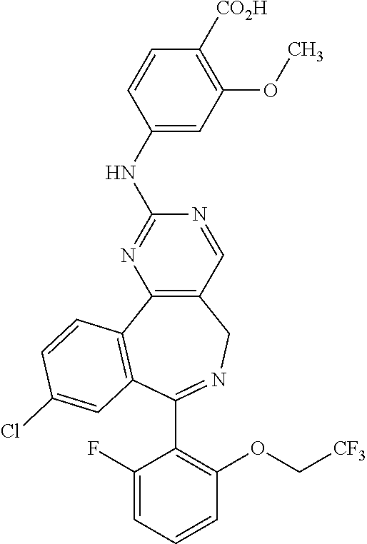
C12=C(C=NC(NC3=CC(OC)=C([CO2H])C=C3)=N1)CN=C(C1=C(OC[CF3])C=CC=C1F)C1=C2C=CC(Cl)=C1
